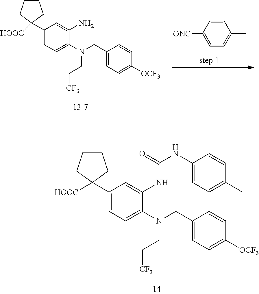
C1(C2([HOOC])CCCC2)=CC=C(N(CC2=CC=C([OCF3])C=C2)CC[CF3])C(NC(NC2=CC=C(C)C=C2)=O)=C1.C1=C([ONC])C=CC(C)=C1.C1(C2([HOOC])CCCC2)=CC=C(N(CC2=CC=C([OCF3])C=C2)CC[CF3])C(N)=C1
